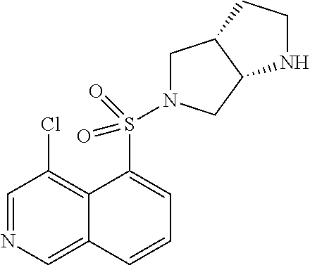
C1=NC=C2C(=C1Cl)C(S(=O)(=O)N1CC3C(C1)NCC3)=CC=C2
